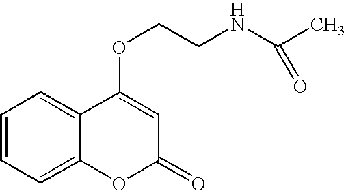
C1=CC=C2C(=C1)C(OCCNC(C)=O)=CC(=O)O2
